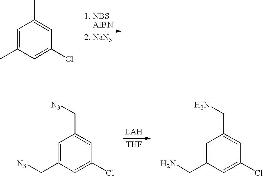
C1=C(C)C=C(Cl)C=C1C.C1=C(C[N3])C=C(Cl)C=C1C[N3].[THF].C1=C(CN)C=C(Cl)C=C1CN
